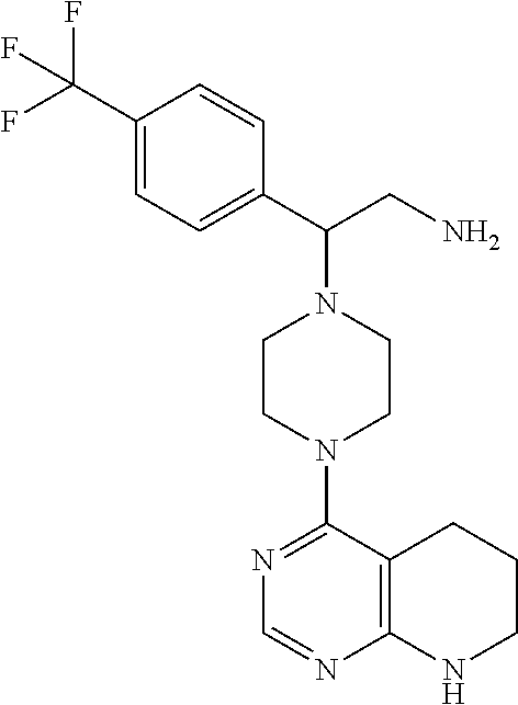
C1(C(F)(F)F)=CC=C(C(CN)N2CCN(C3=NC=NC4=C3CCCN4)CC2)C=C1
